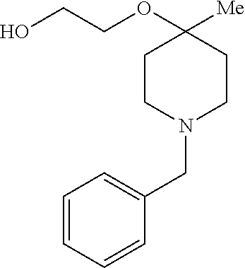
C1CN(CC2=CC=CC=C2)CCC1([Me])OCCO
